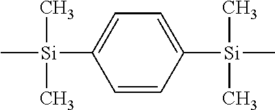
C[Si](C1=CC=C([Si](C)(C)C)C=C1)(C)C
